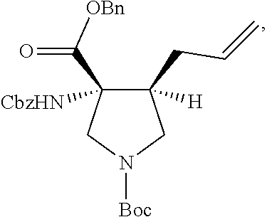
C1(C([OBn])=O)([CbzHN])C(CC=C)([H])CN([Boc])C1
